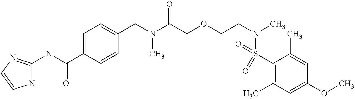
C1=C(C(NC2=NC=CN2)=O)C=CC(CN(C(COCCN(C)S(=O)(C2=C(C)C=C(OC)C=C2C)=O)=O)C)=C1
